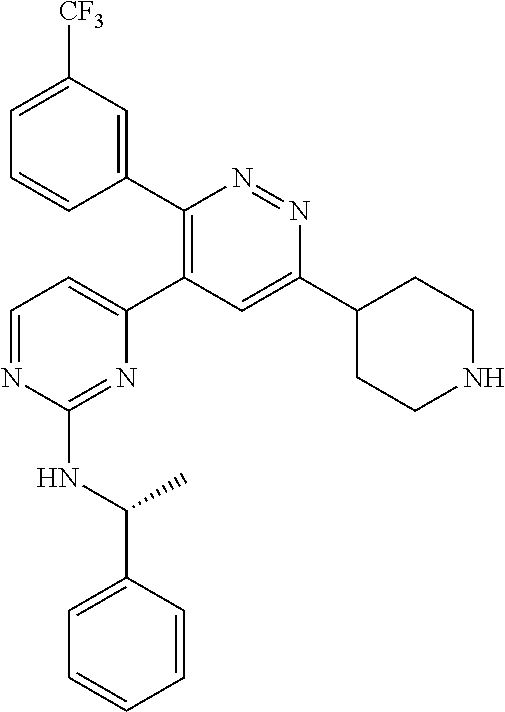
[CF3]C1=CC=CC(C2=C(C3=CC=NC(NC(C4=CC=CC=C4)C)=N3)C=C(C3CCNCC3)N=N2)=C1
